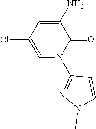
ClC1=CN(C2=NN(C)C=C2)C(=O)C(N)=C1
